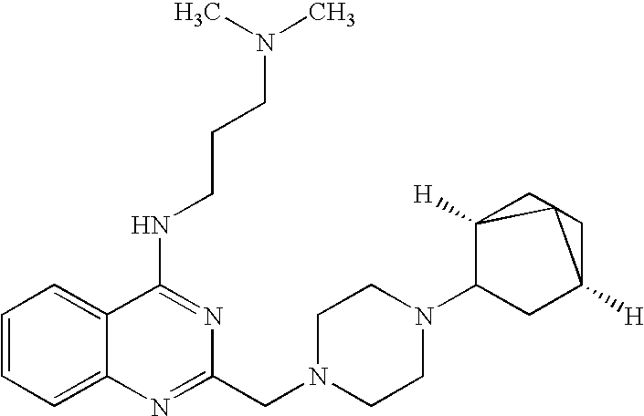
C1=CC=C2C(=C1)C(NCCCN(C)C)=NC(CN1CCN(C3CC4([H])CC45CC35[H])CC1)=N2
